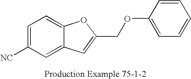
C1=C([NC])C=C2C(=C1)OC(COC1=CC=CC=C1)=C2
